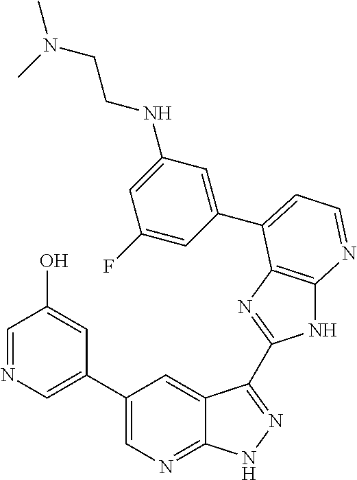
C1(C2=CN=CC(O)=C2)=CN=C2C(=C1)C(C1=NC3=C(N1)N=CC=C3C1=CC(NCCN(C)C)=CC(F)=C1)=NN2
